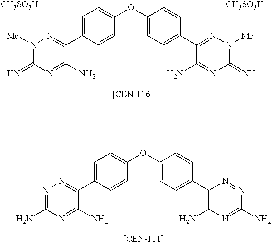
N1=C(N)N=C(N)C(C2=CC=C(OC3=CC=C(C4=C(N)N=C(N)N=N4)C=C3)C=C2)=N1.C1(=N)N=C(N)C(C2=CC=C(OC3=CC=C(C4=NN([Me])C(=N)N=C4N)C=C3)C=C2)=NN1[Me].[CH3SO3H].[CH3SO3H]
